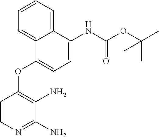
C1=CN=C(N)C(N)=C1OC1=CC=C(NC(OC(C)(C)C)=O)C2=CC=CC=C12
